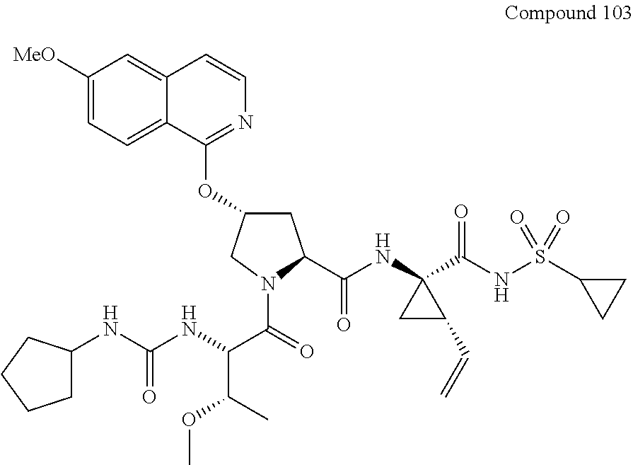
C1C(OC2=NC=CC3=CC([MeO])=CC=C23)CN(C(=O)C(NC(NC2CCCC2)=O)C(C)OC)C1C(NC1(C(NS(C2CC2)(=O)=O)=O)CC1C=C)=O
